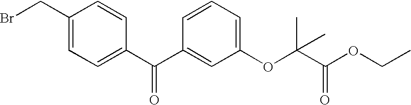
C1(CBr)=CC=C(C(C2=CC(OC(C(OCC)=O)(C)C)=CC=C2)=O)C=C1
